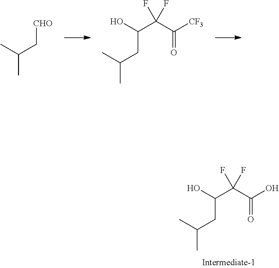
[CHO]CC(C)C.C(C(C([CF3])=O)(F)F)(O)CC(C)C.C(C(C(O)=O)(F)F)(O)CC(C)C
